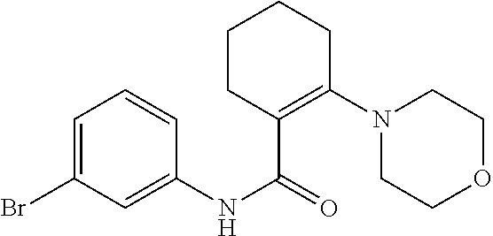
C1=C(Br)C=C(NC(=O)C2=C(N3CCOCC3)CCCC2)C=C1
